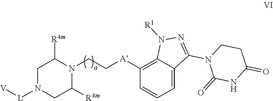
C1N([L][V])CC([R4m])N(CC[A]C2=C3C(=CC=C2)C(N2C(=O)NC(=O)CC2)=NN3[R1])C1[R4m]
